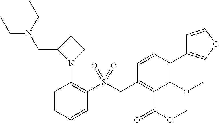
C1=CC=CC(S(CC2=C(C(OC)=O)C(OC)=C(C3=COC=C3)C=C2)(=O)=O)=C1N1CCC1CN(CC)CC
